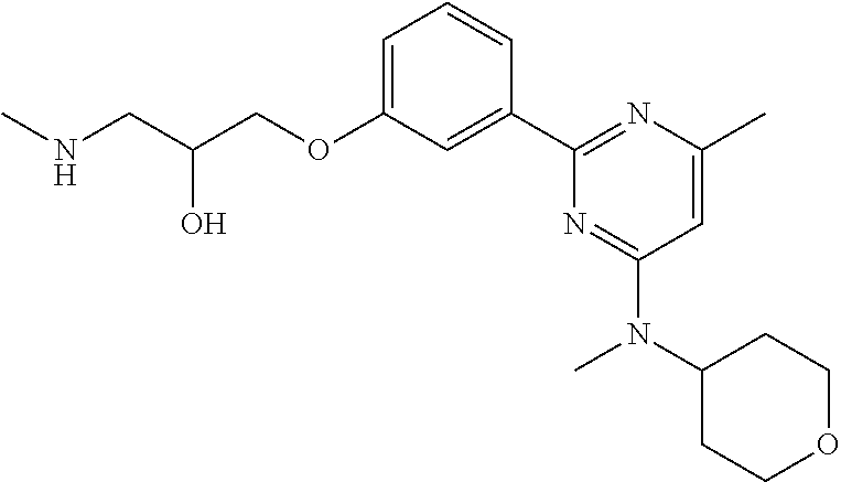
N(CC(COC1=CC=CC(C2=NC(C)=CC(N(C3CCOCC3)C)=N2)=C1)O)C
